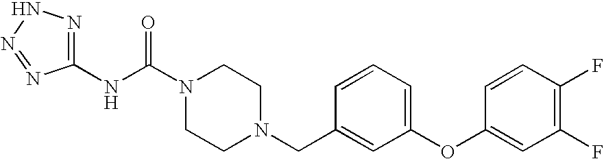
N(C(N1CCN(CC2=CC(OC3=CC(F)=C(F)C=C3)=CC=C2)CC1)=O)C1=NNN=N1
